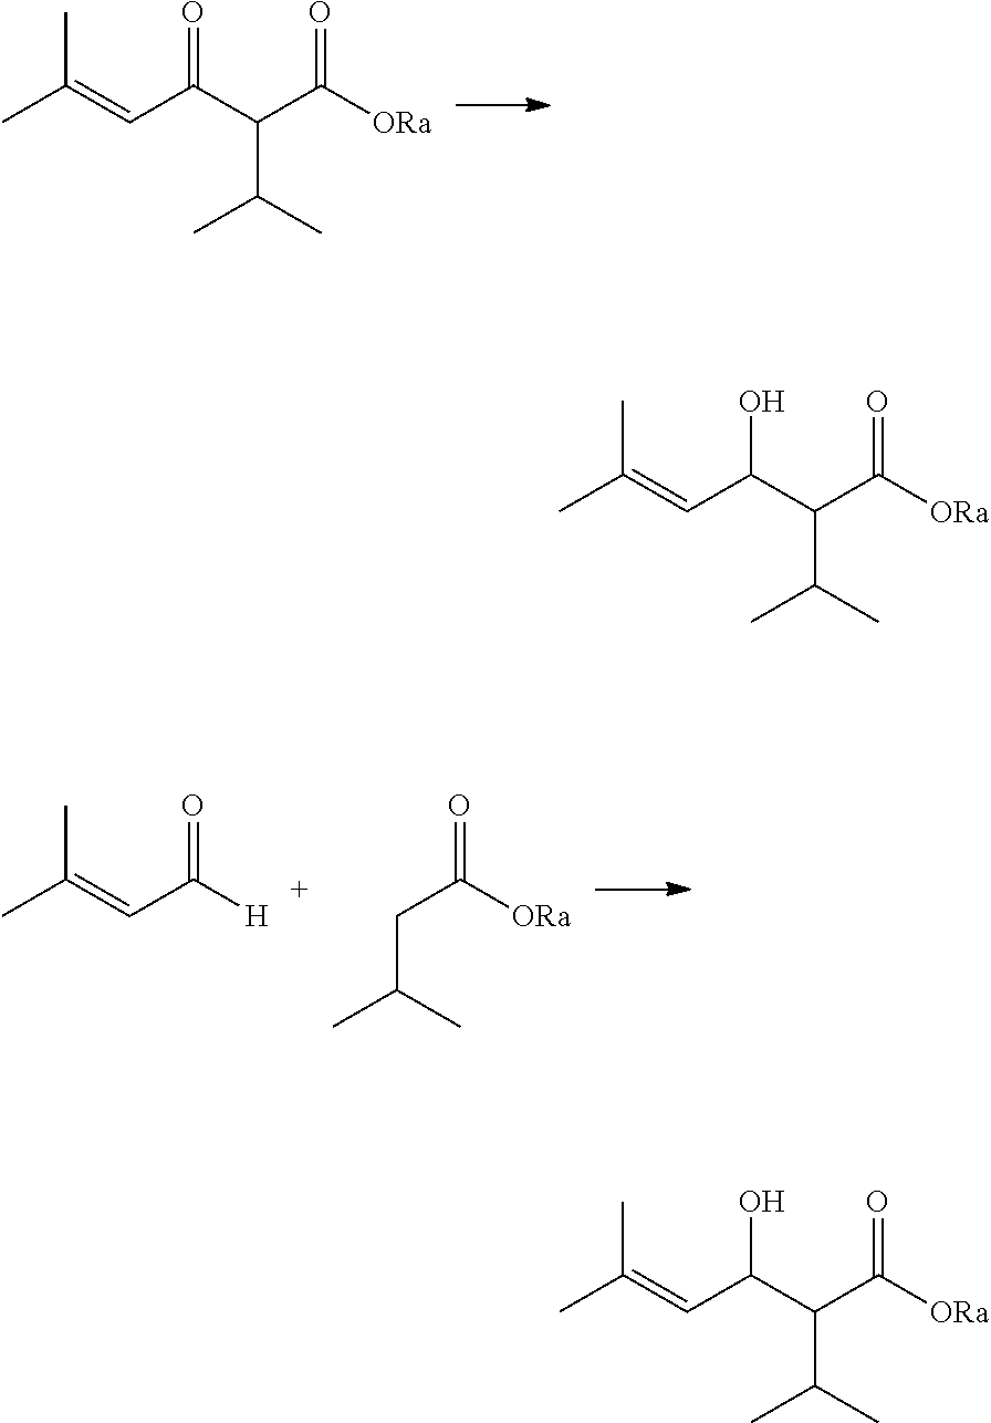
CC(=CC(C(C([ORa])=O)C(C)C)=O)C.CC(=CC([H])=O)C.C(C([ORa])=O)C(C)C.CC(=CC(C(C([ORa])=O)C(C)C)O)C.CC(=CC(C(C([ORa])=O)C(C)C)O)C
